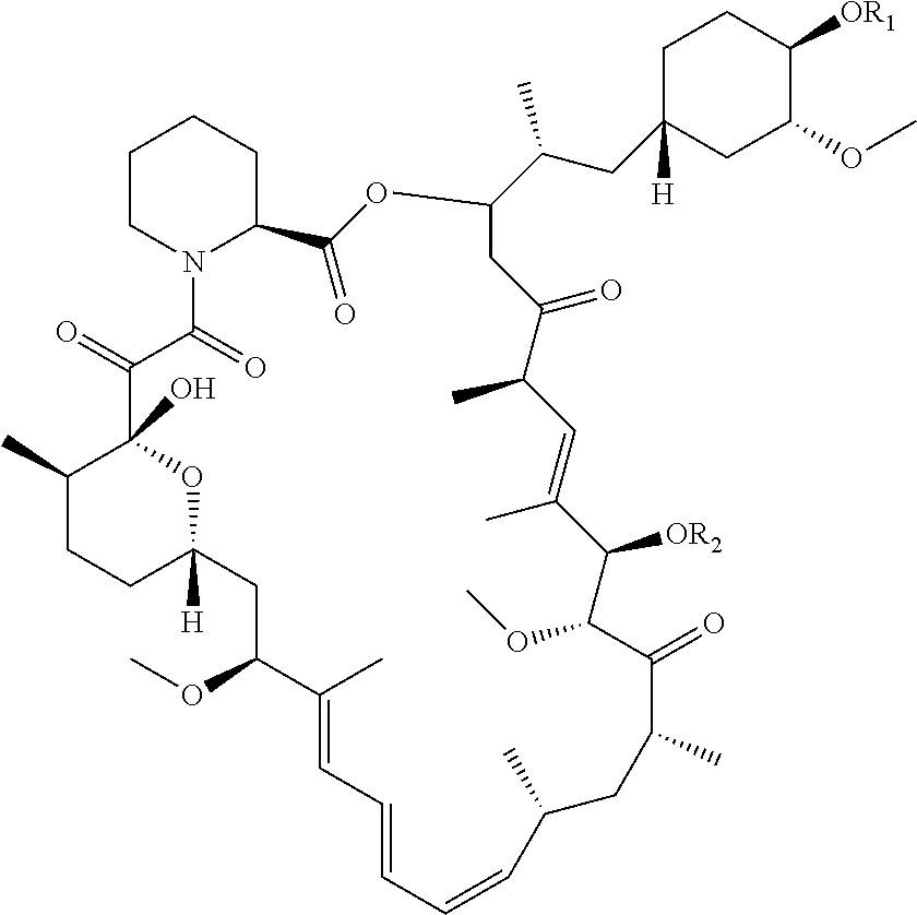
C1CN2C(CC1)C(=O)OC(C(CC1([H])CCC([OR1])C(OC)C1)C)CC(=O)C(C)C=C(C)C([OR2])C(OC)C(=O)C(C)CC(C)C=CC=CC=C(C)C(OC)CC1([H])CCC(C)C(O)(C(=O)C2=O)O1
